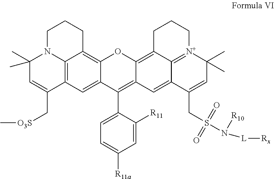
C12=C3C=C4C(=C1CCCN2C(C)(C)C=C3C[O3S]C)OC1=C2C3=[N+](C(C)(C)C=C(CS(N([L][Rx])[R10])(=O)=O)C3=CC1=C4C1=CC=C([R11a])C=C1[R11])CCC2
